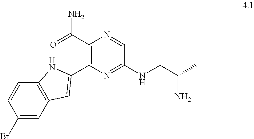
C1(Br)=CC2=C(C=C1)NC(C1=C(C(=O)N)N=CC(NCC(C)N)=N1)=C2
